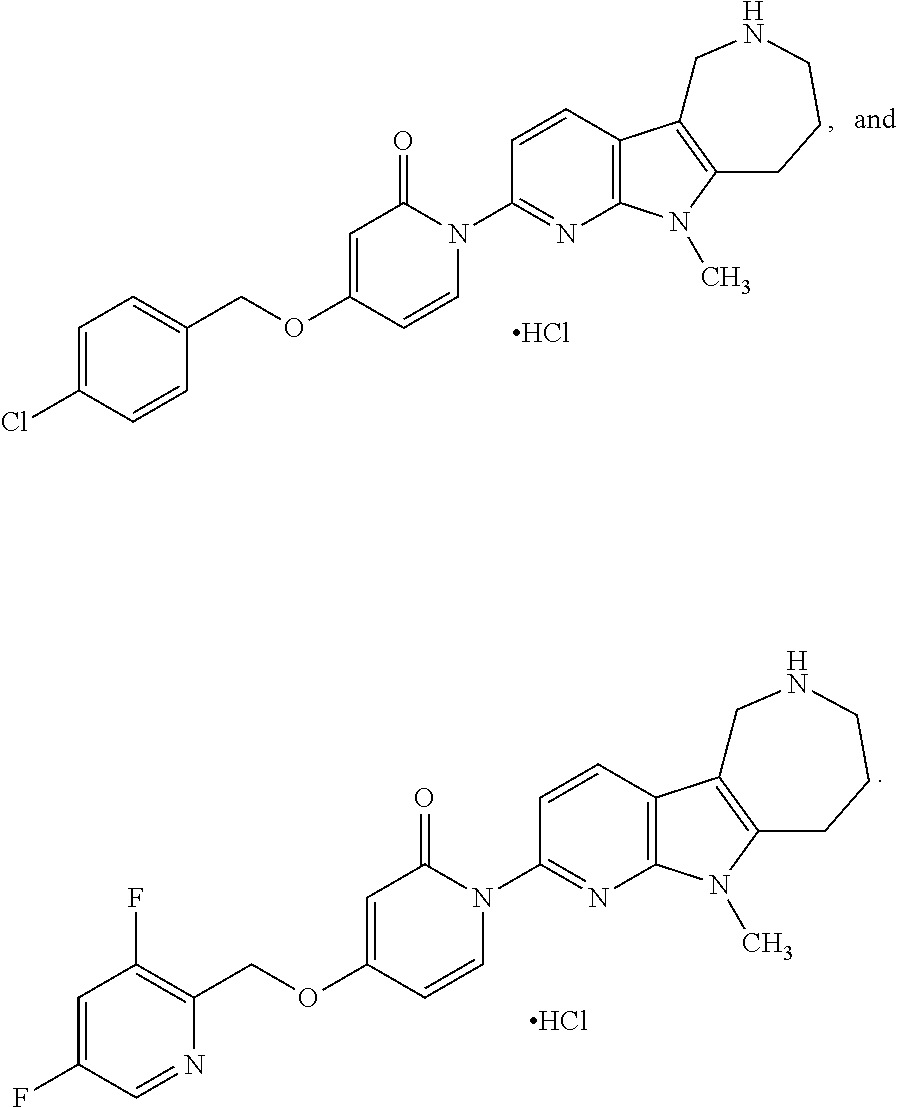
C1=C(OCC2=CC=C(Cl)C=C2)C=CN(C2=NC3=C(C=C2)C2=C(CCCNC2)N3C)C1=O.Cl.C1=C(OCC2=C(F)C=C(F)C=N2)C=CN(C2=NC3=C(C=C2)C2=C(CCCNC2)N3C)C1=O.Cl
